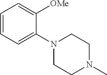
C1=CC=C(N2CCN(C)CC2)C([OMe])=C1
